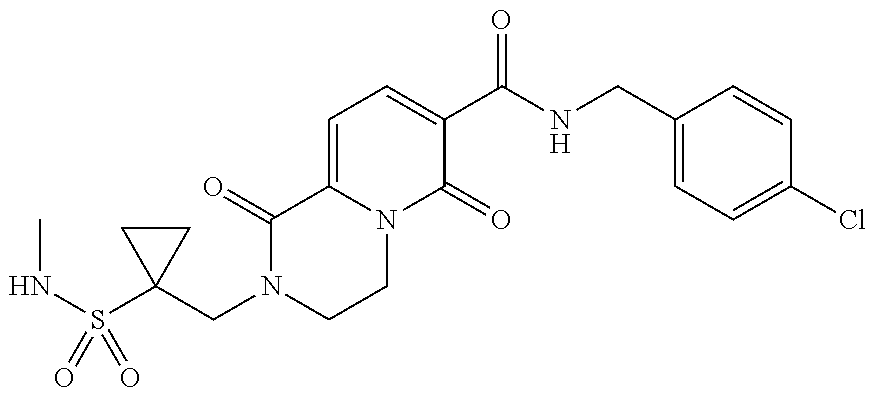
C1(CN2CCN3C(=CC=C(C(NCC4=CC=C(Cl)C=C4)=O)C3=O)C2=O)(S(NC)(=O)=O)CC1
